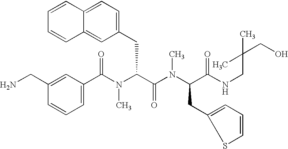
C1(C(N(C(C(=O)N(C)C(CC2=CC=CS2)C(=O)NCC(CO)(C)C)CC2=CC=C3C(=C2)C=CC=C3)C)=O)=CC=CC(CN)=C1
